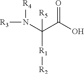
O=C(O)C(N([R3])[R4])([R5])[R1][R2]
